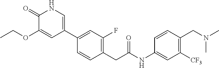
C1(C2=CNC(=O)C(OCC)=C2)=CC(F)=C(CC(NC2=CC([CF3])=C(CN(C)C)C=C2)=O)C=C1
